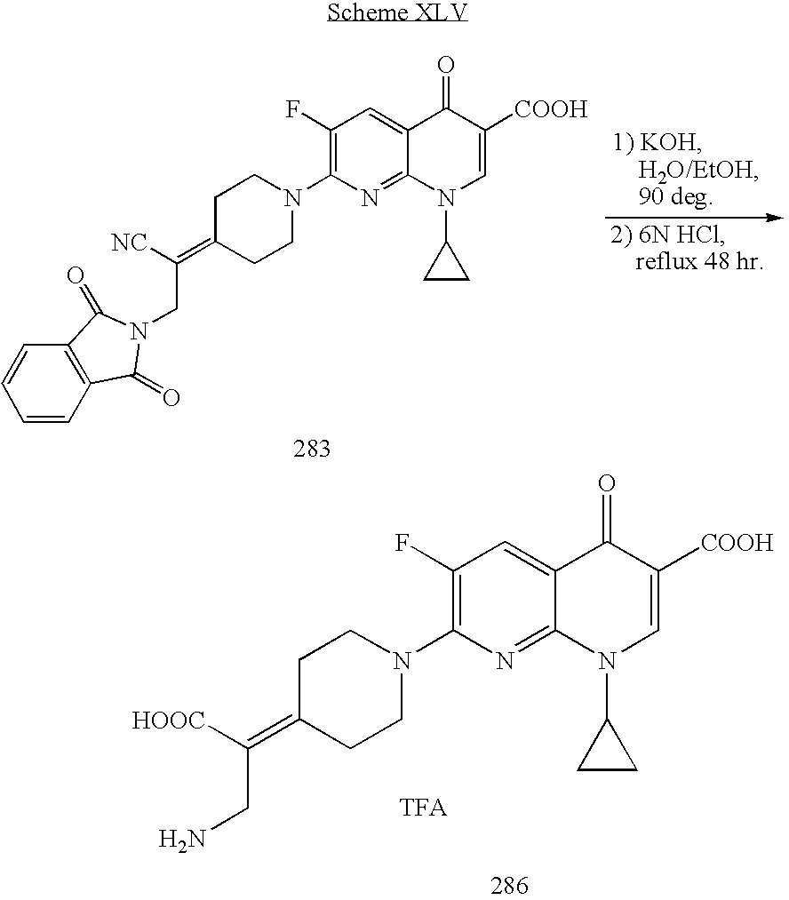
C1(F)=C(N2CCC(=C(CN)[HOOC])CC2)N=C2C(=C1)C(=O)C([COOH])=CN2C1CC1.[TFA].C1(F)=C(N2CCC(=C(CN3C(=O)C4=C(C=CC=C4)C3=O)[NC])CC2)N=C2C(=C1)C(=O)C([COOH])=CN2C1CC1
